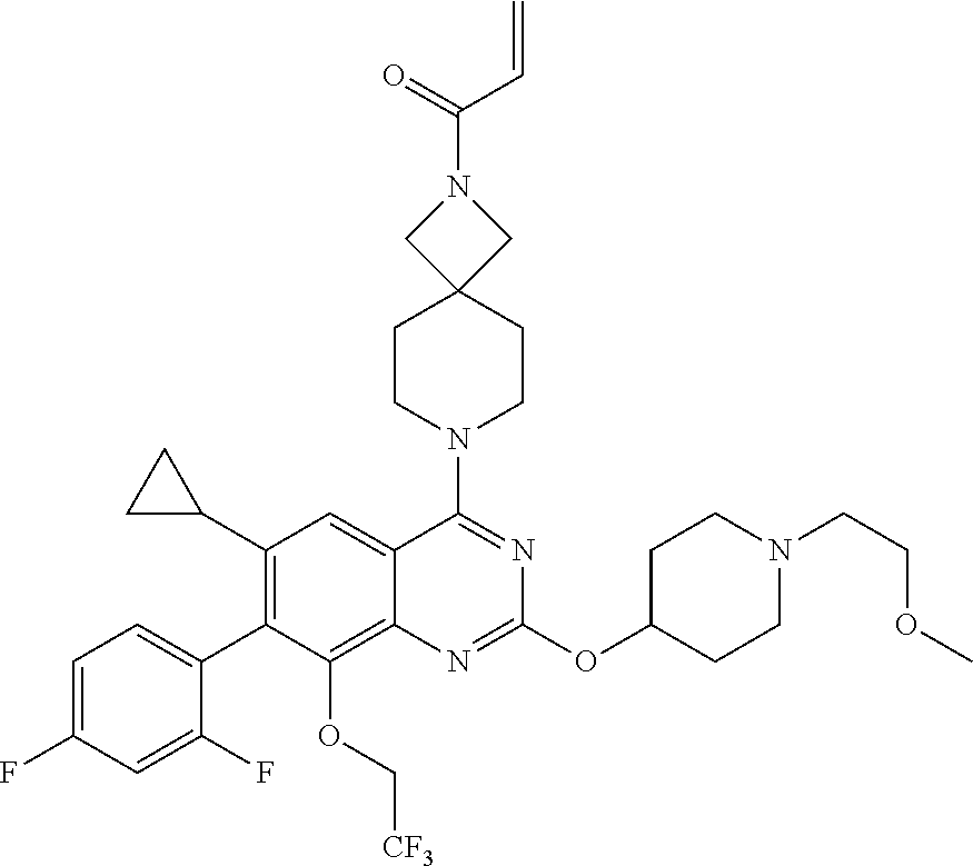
C1=C(F)C=C(F)C(C2=C(C3CC3)C=C3C(=C2OC[CF3])N=C(OC2CCN(CCOC)CC2)N=C3N2CCC3(CC2)CN(C(=O)C=C)C3)=C1
